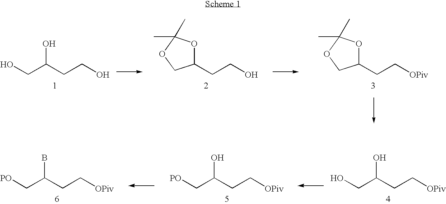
OCC(CCO)O.O1C(CCO)COC1(C)C.O1C(CC[OPiv])COC1(C)C.[PO]CC(CC[OPiv])B.[PO]CC(CC[OPiv])O.OCC(CC[OPiv])O
